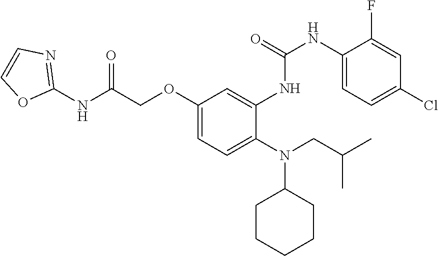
C1(OCC(NC2=NC=CO2)=O)=CC=C(N(CC(C)C)C2CCCCC2)C(NC(NC2=CC=C(Cl)C=C2F)=O)=C1
